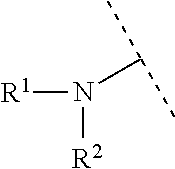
[R1]N([R2])C(C)C
